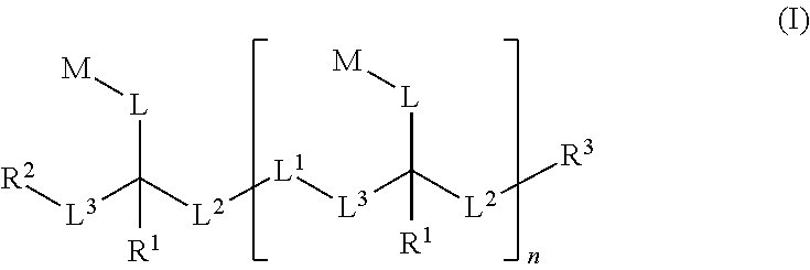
[L1]([L3]C([L2][R3])([L][M])[R1])[L2]C([L3][R2])([L][M])[R1]
